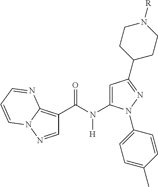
C1(N(C(C2=C3N(N=C2)C=CC=N3)=O)[H])=CC(C2CCN([R])CC2)=NN1C1=CC=C(C)C=C1
